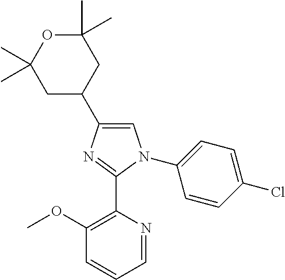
C1=C(C2CC(C)(C)OC(C)(C)C2)N=C(C2=C(OC)C=CC=N2)N1C1=CC=C(Cl)C=C1
